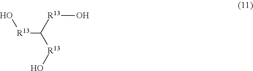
[R13](C([R13]O)[R13]O)O
